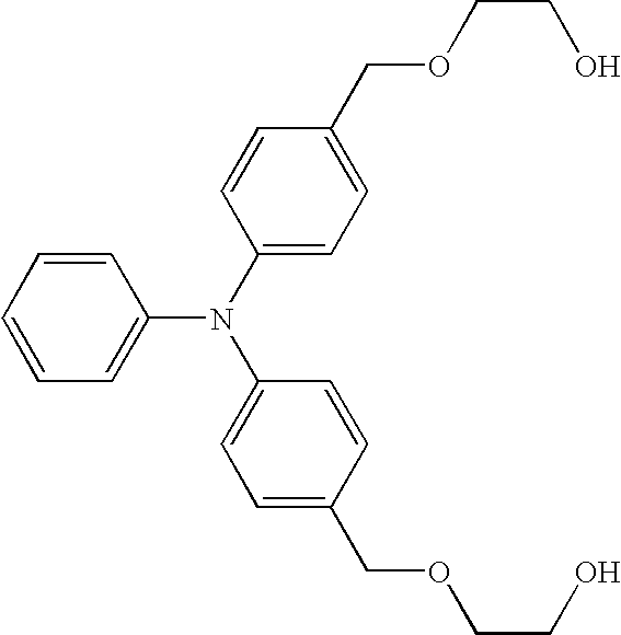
C1=CC=CC=C1N(C1=CC=C(COCCO)C=C1)C1=CC=C(COCCO)C=C1
